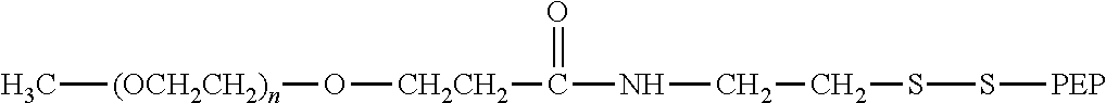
C[(OCH2CH2)n]O[CH2CH2]C(NCCSS[PEP])=O
